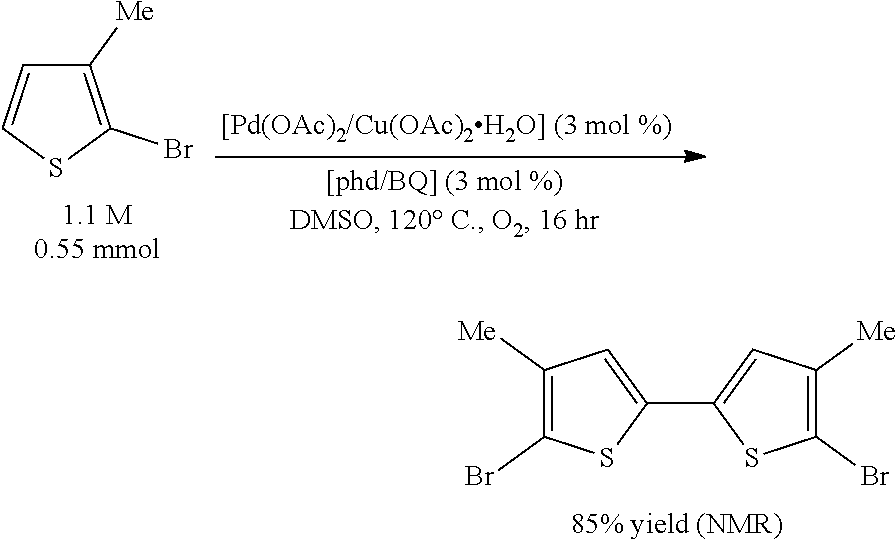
C1([Me])=C(Br)SC=C1.C1(C2=CC([Me])=C(Br)S2)=CC([Me])=C(Br)S1
